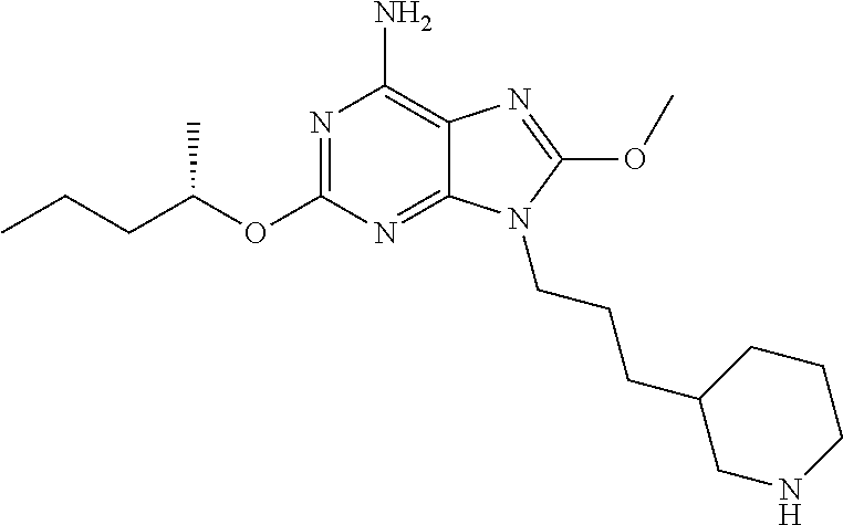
N1=C(OC(CCC)C)N=C2C(=C1N)N=C(OC)N2CCCC1CNCCC1
